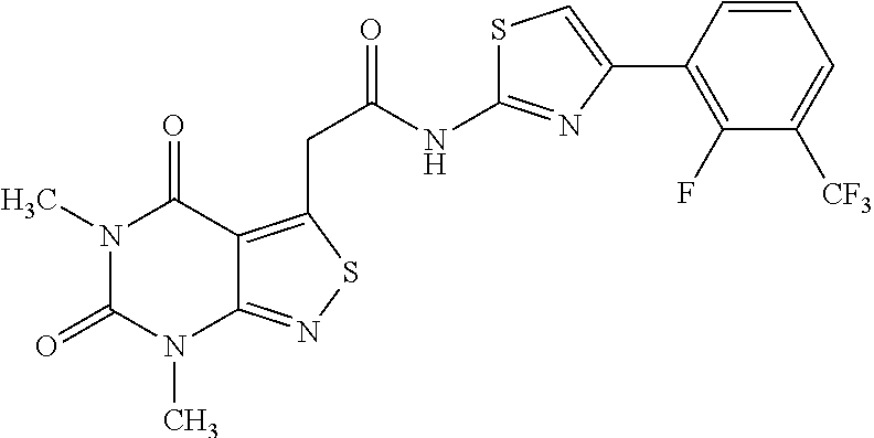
N1(C)C(=O)N(C)C2=NSC(CC(NC3=NC(C4=C(F)C([CF3])=CC=C4)=CS3)=O)=C2C1=O
